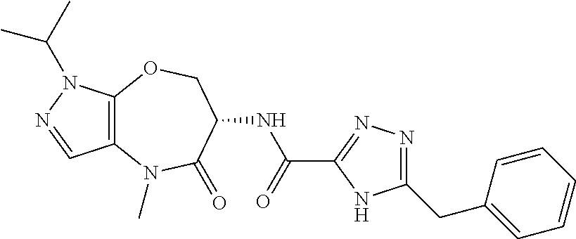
C12=C(N(C(C)C)N=C1)OCC(NC(C1=NN=C(CC3=CC=CC=C3)N1)=O)C(=O)N2C
